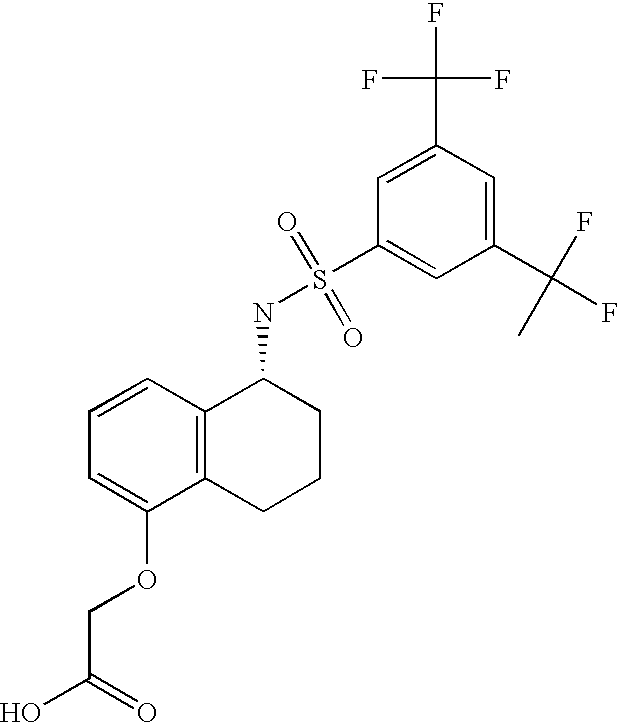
C12=C(C=CC=C1OCC(O)=O)C(NS(=O)(C1=CC(C(F)(C)F)=CC(C(F)(F)F)=C1)=O)CCC2
